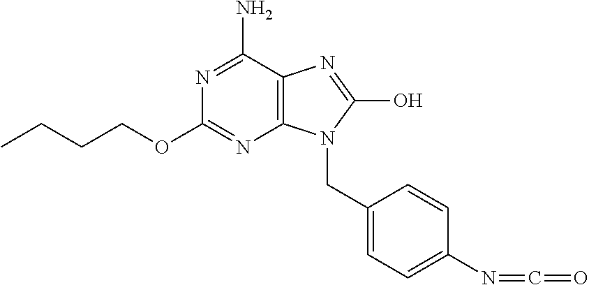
N1=C(N)C2=C(N=C1OCCCC)N(CC1=CC=C(N=C=O)C=C1)C(O)=N2
